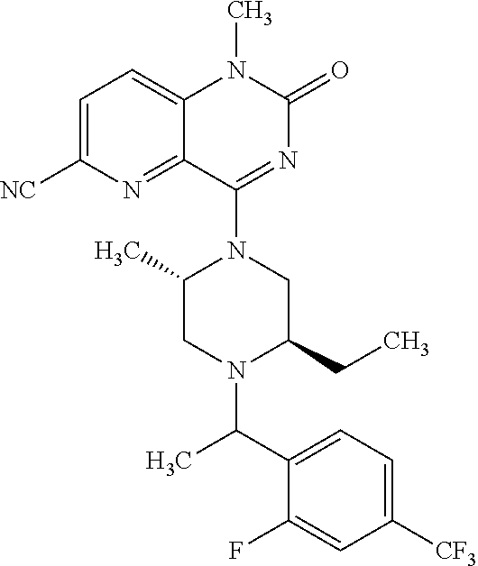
C1=C([NC])N=C2C(=C1)N(C)C(=O)N=C2N1C(C)CN(C(C2=CC=C([CF3])C=C2F)C)C(CC)C1
